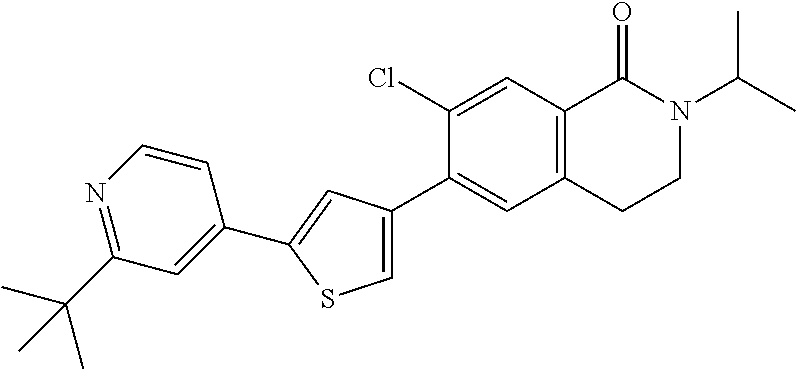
CC(N1CCC2=C(C1=O)C=C(Cl)C(C1=CSC(C3=CC(C(C)(C)C)=NC=C3)=C1)=C2)C
